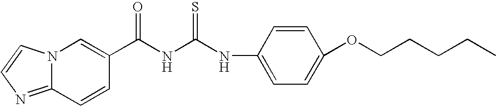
N12C(=NC=C1)C=CC(C(NC(NC1=CC=C(OCCCCC)C=C1)=S)=O)=C2
